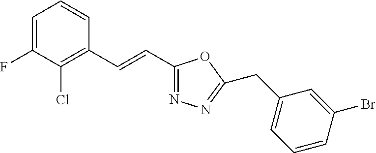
C1=C(F)C(Cl)=C(C=CC2=NN=C(CC3=CC=CC(Br)=C3)O2)C=C1
